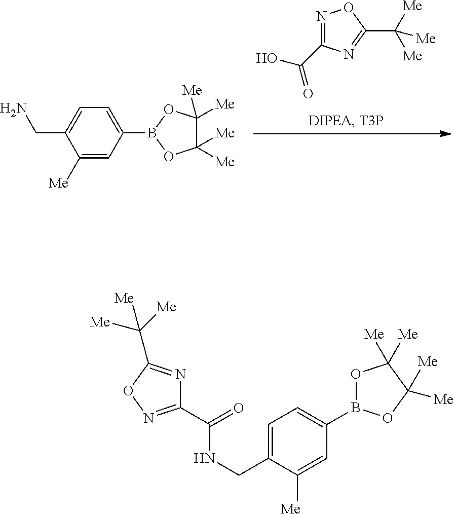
C1([Me])=CC(B2OC([Me])([Me])C([Me])([Me])O2)=CC=C1CN.N1=C(C(O)=O)N=C(C([Me])([Me])[Me])O1.C1(C(=O)NCC2=CC=C(B3OC([Me])([Me])C([Me])([Me])O3)C=C2[Me])=NOC(C([Me])([Me])[Me])=N1
